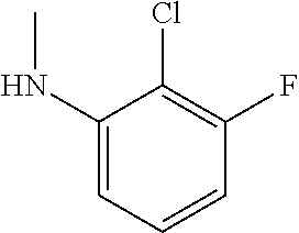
C1(NC)=CC=CC(F)=C1Cl
